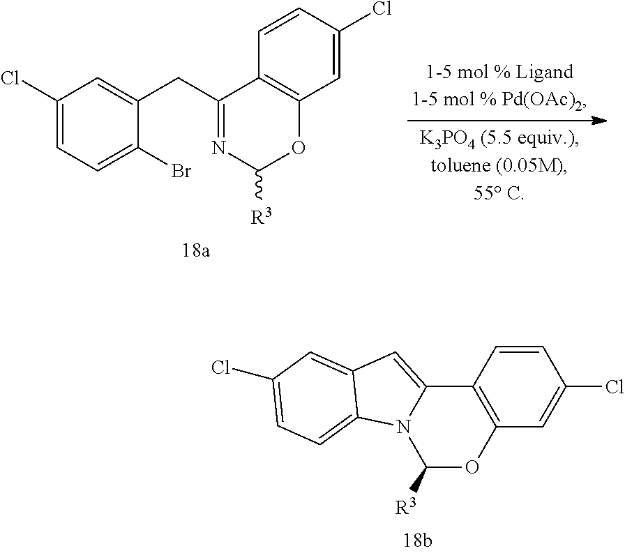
C1(Cl)=CC=C(Br)C(CC2=NC([R3])OC3=C2C=CC(Cl)=C3)=C1.C1=CC2=C(C=C1Cl)OC([R3])N1C2=CC2=CC(Cl)=CC=C12
